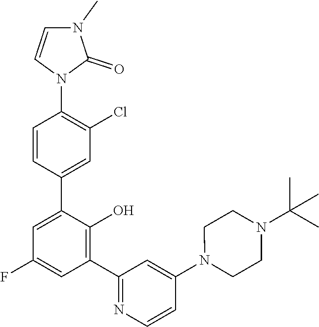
N1(C2=CC(C3=C(O)C(C4=CC(Cl)=C(N5C=CN(C)C5=O)C=C4)=CC(F)=C3)=NC=C2)CCN(C(C)(C)C)CC1
